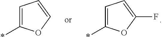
C1=C(*)OC=C1.C1=C(*)OC(F)=C1
